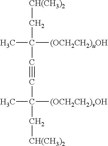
[CH(CH3)2]CC([(OCH2CH2)uOH])(C)C#CC(C[CH(CH3)2])([(OCH2CH2)vOH])C
